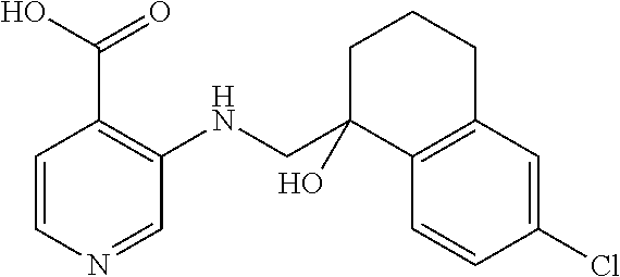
C1=CN=CC(NCC2(O)C3=C(CCC2)C=C(Cl)C=C3)=C1C(=O)O
